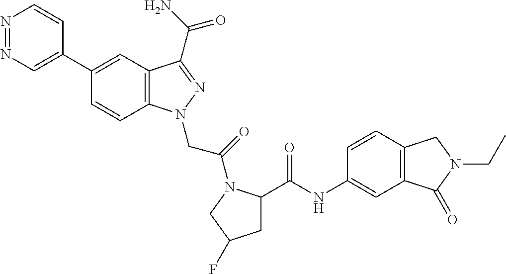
N1=NC=C(C2=CC3=C(C=C2)N(CC(=O)N2C(C(=O)NC4=CC5=C(C=C4)CN(CC)C5=O)CC(F)C2)N=C3C(N)=O)C=C1
